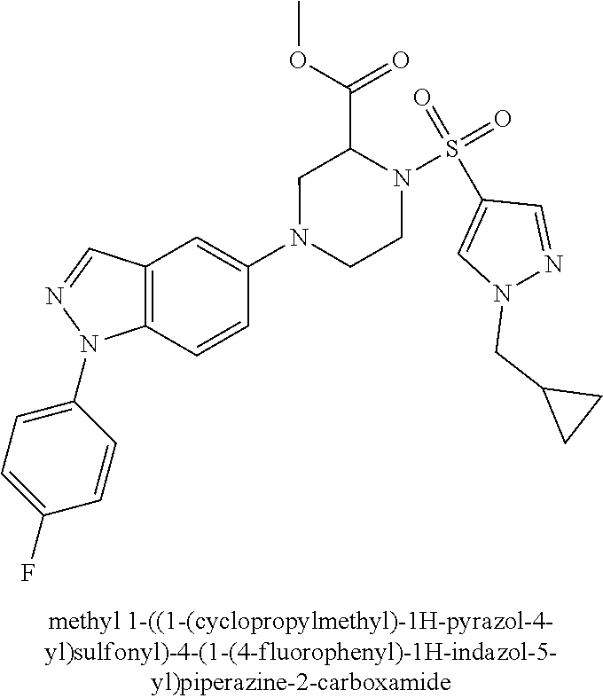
N1(C2=CC3=C(C=C2)N(C2=CC=C(F)C=C2)N=C3)CCN(S(=O)(=O)C2=CN(CC3CC3)N=C2)C(C(OC)=O)C1
